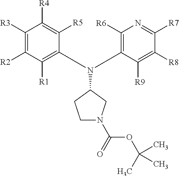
C1([R3])=C([R2])C([R1])=C(N(C2CCN(C(=O)OC(C)(C)C)C2)C2=C([R6])N=C([R7])C([R8])=C2[R9])C([R5])=C1[R4]
